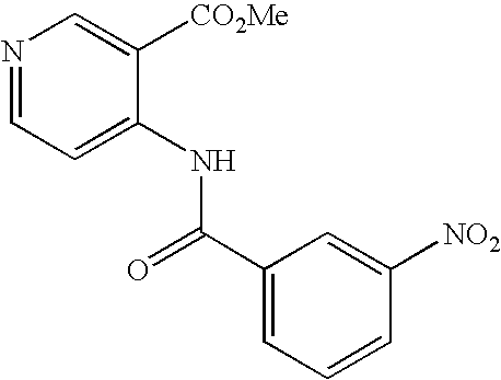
N1=CC=C(NC(C2=CC=CC([NO2])=C2)=O)C([CO2Me])=C1
